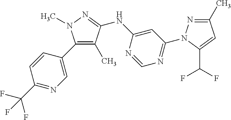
C1(C2=CN=C(C(F)(F)F)C=C2)=C(C)C(NC2=CC(N3N=C(C)C=C3C(F)F)=NC=N2)=NN1C
